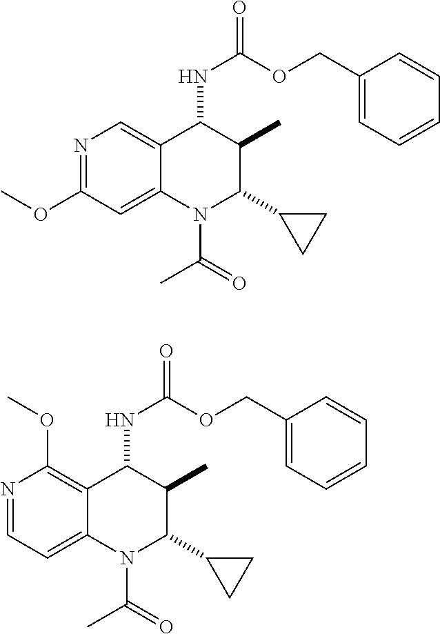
N1=C(OC)C=C2C(=C1)C(NC(OCC1=CC=CC=C1)=O)C(C)C(C1CC1)N2C(=O)C.N1=CC=C2C(=C1OC)C(NC(OCC1=CC=CC=C1)=O)C(C)C(C1CC1)N2C(=O)C
